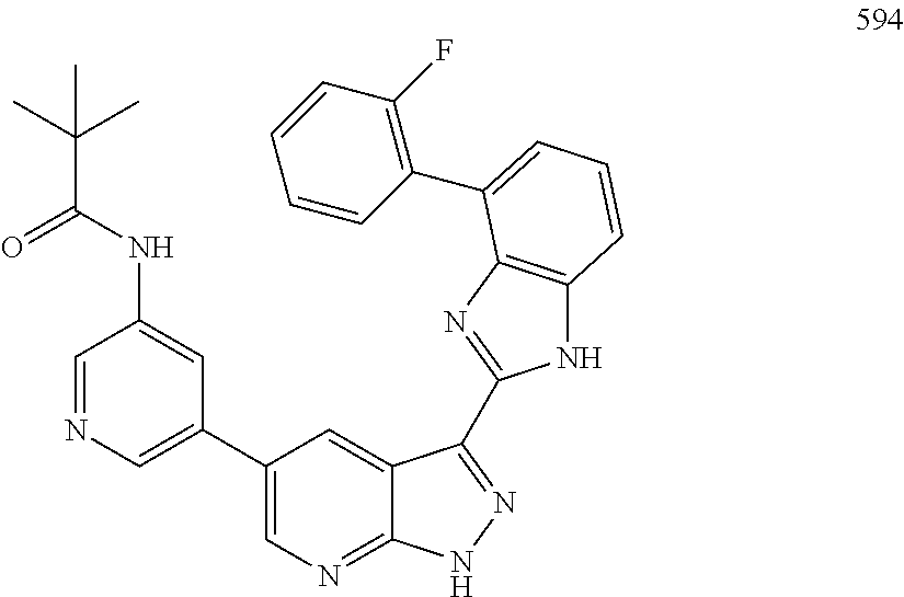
C1(C2=CN=CC(NC(C(C)(C)C)=O)=C2)=CN=C2C(=C1)C(C1=NC3=C(N1)C=CC=C3C1=C(F)C=CC=C1)=NN2
